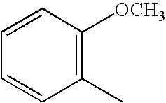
C1=CC([OCH3])=C(C)C=C1
